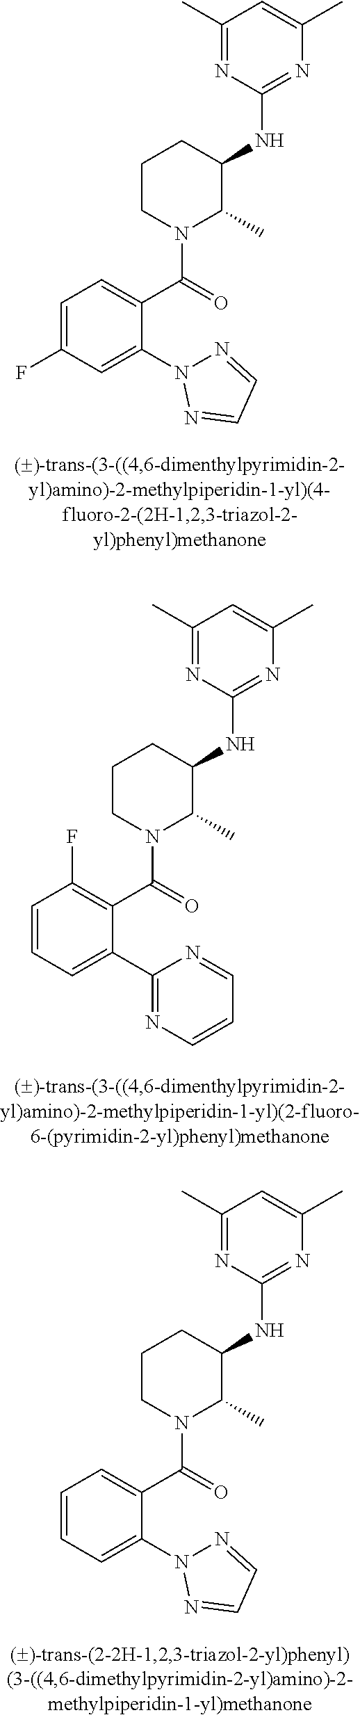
C1=C(F)C=C(N2N=CC=N2)C(C(=O)N2C(C)C(NC3=NC(C)=CC(C)=N3)CCC2)=C1.C1=CC=C(C2=NC=CC=N2)C(C(=O)N2C(C)C(NC3=NC(C)=CC(C)=N3)CCC2)=C1F.C1=CC=C(N2N=CC=N2)C(C(=O)N2C(C)C(NC3=NC(C)=CC(C)=N3)CCC2)=C1
